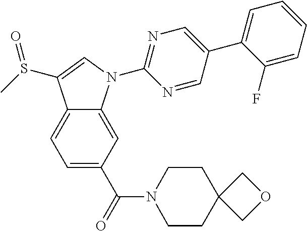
C12=CC=C(C(=O)N3CCC4(CC3)COC4)C=C1N(C1=NC=C(C3=CC=CC=C3F)C=N1)C=C2S(C)=O
